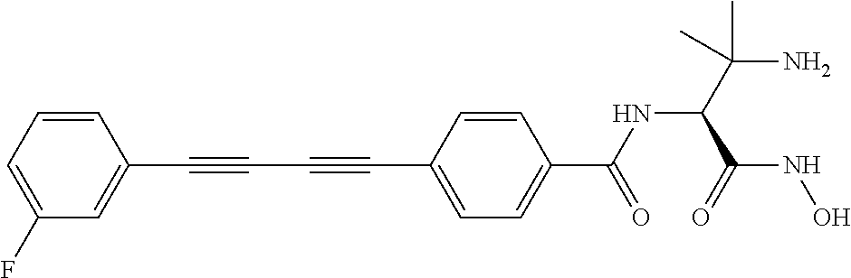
C1=CC=C(F)C=C1C#CC#CC1=CC=C(C(NC(C(N)(C)C)C(=O)NO)=O)C=C1
